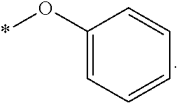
C1(O*)=CC=CC=C1
